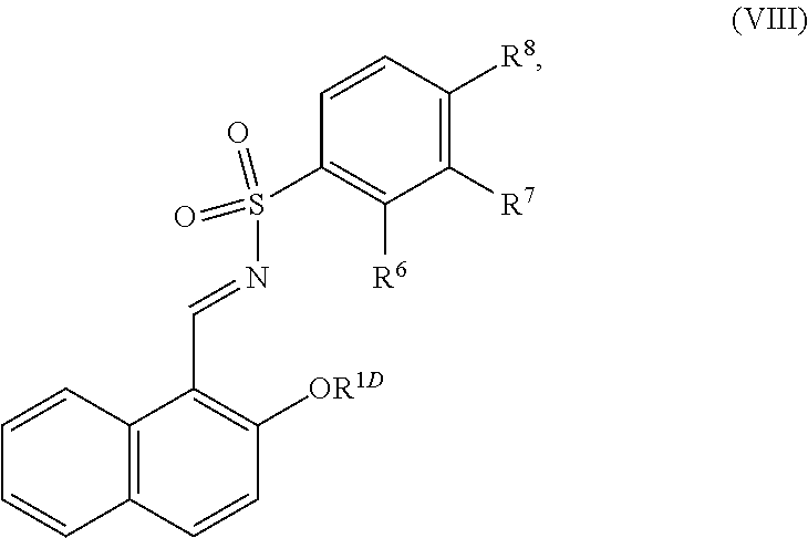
C12=C(C=CC([OR1D])=C1C=NS(C1=C([R6])C([R7])=C([R8])C=C1)(=O)=O)C=CC=C2
